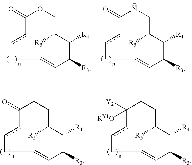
C1(=O)ccCC=CC([R3])C([R4])C([R5])CO1.C1(=O)ccCC=CC([R3])C([R4])C([R5])CN1.C1(=O)ccCC=CC([R3])C([R4])C([R5])CC1.C1([Y2])([RY1O])ccCC=CC([R3])C([R4])C([R5])CC1
